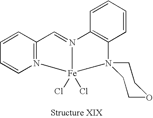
N12=CC3=N([Fe]1(Cl)(Cl)N1(C4=C2C=CC=C4)CCOCC1)C=CC=C3
